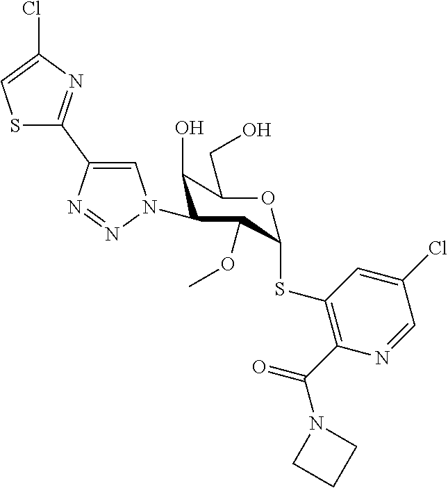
ClC1=CSC(C2=CN(C3C(O)C(CO)OC(SC4=C(C(=O)N5CCC5)N=CC(Cl)=C4)C3OC)N=N2)=N1
